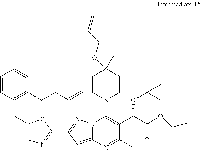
C1CN(C2=C(C(C(OCC)=O)OC(C)(C)C)C(C)=NC3=CC(C4=NC=C(CC5=C(CCC=C)C=CC=C5)S4)=NN23)CCC1(OCC=C)C
